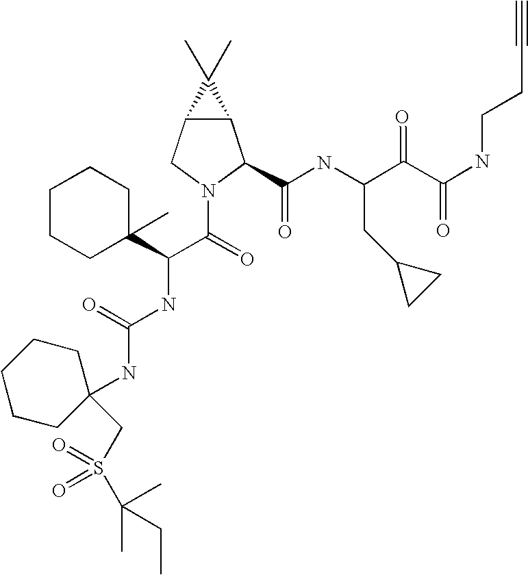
C12C(CN(C(=O)C(NC(NC3(CS(C(C)(C)CC)(=O)=O)CCCCC3)=O)C3(C)CCCCC3)C1C(NC(C(C(NCCC#C)=O)=O)CC1CC1)=O)C2(C)C
